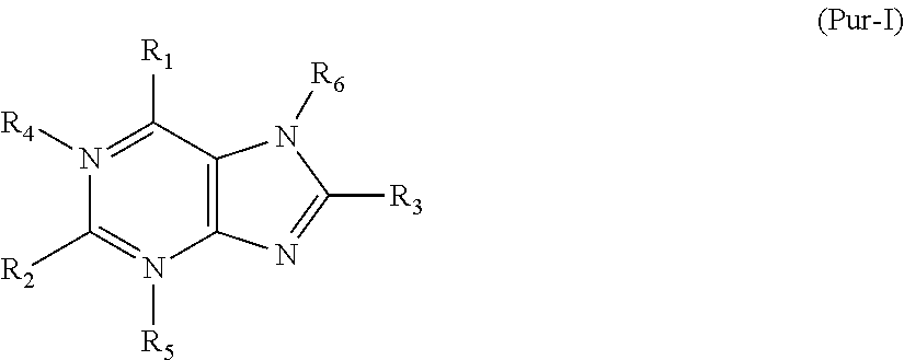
C1([R2])=N([R5])C2=C(C([R1])=N1[R4])N([R6])C([R3])=N2
